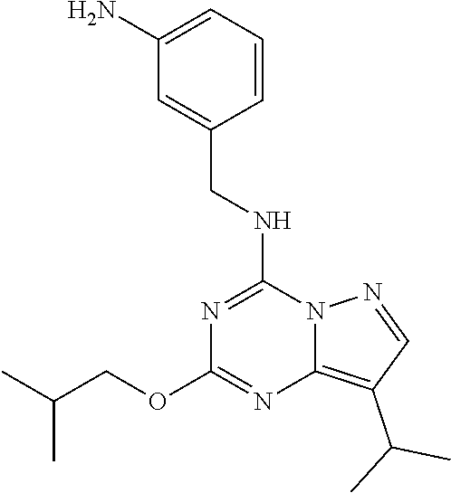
C1(N)=CC=CC(CNC2=NC(OCC(C)C)=NC3=C(C(C)C)C=NN23)=C1
